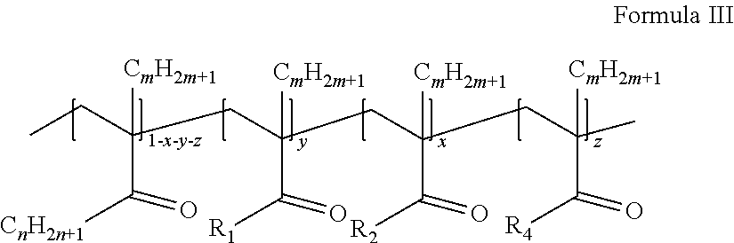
CCC(CC(CC(CC(C)([CmH2m+1])C(=O)[R4])([CmH2m+1])C(=O)[R2])([CmH2m+1])C(=O)[R1])([CmH2m+1])C([CnH2n+1])=O
